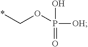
*COP([OH])(O)=O
